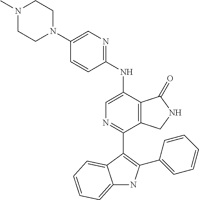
C1(N2CCN(C)CC2)=CN=C(NC2=CN=C(C3=C(C4=CC=CC=C4)NC4=CC=CC=C43)C3=C2C(=O)NC3)C=C1
